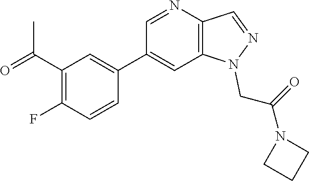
C1(C2=CC3=C(N=C2)C=NN3CC(N2CCC2)=O)=CC(C(=O)C)=C(F)C=C1
